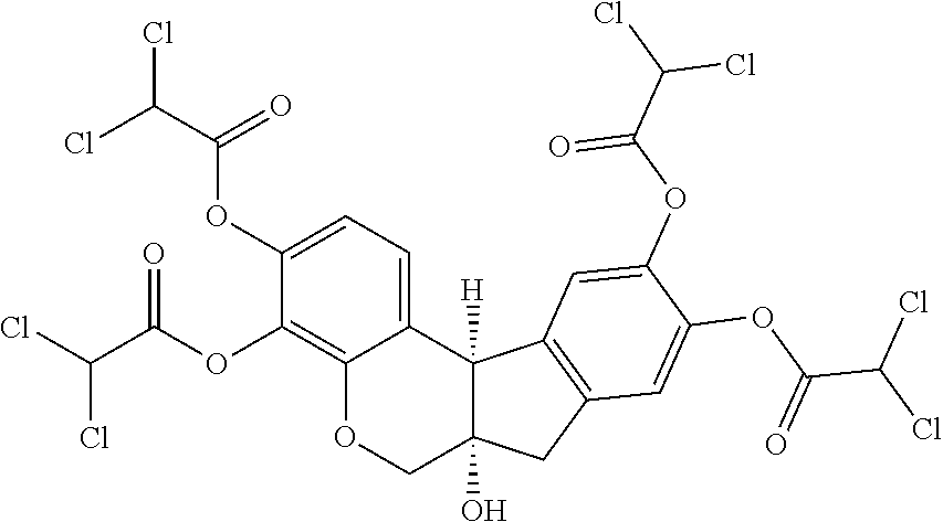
C12=C(OC(C(Cl)Cl)=O)C(OC(C(Cl)Cl)=O)=CC=C1C1([H])C(O)(CO2)CC2=C1C=C(OC(C(Cl)Cl)=O)C(OC(C(Cl)Cl)=O)=C2
